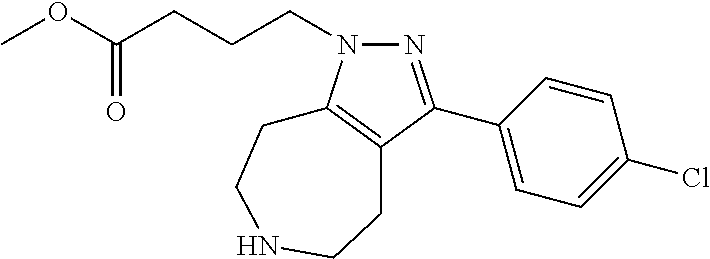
C1(C2=NN(CCCC(OC)=O)C3=C2CCNCC3)=CC=C(Cl)C=C1
